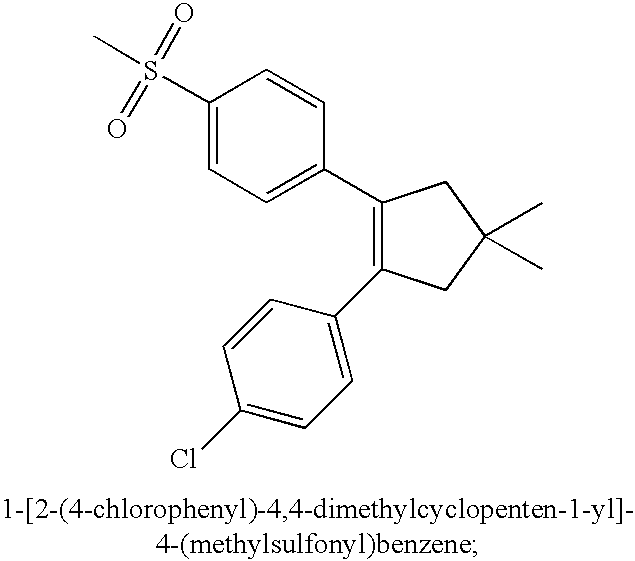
C1(S(C)(=O)=O)=CC=C(C2=C(C3=CC=C(Cl)C=C3)CC(C)(C)C2)C=C1
